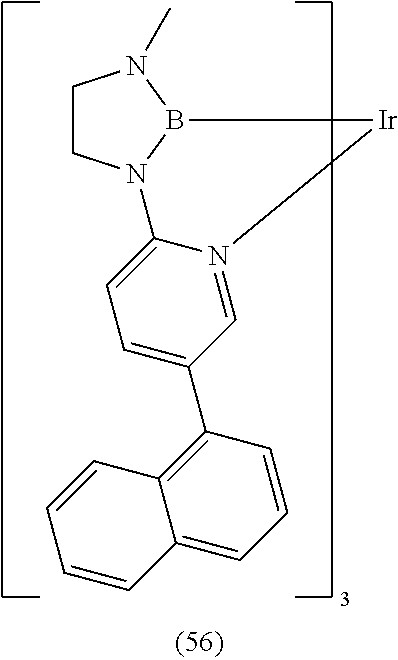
C1CN2B(N1C)[Ir]N1=CC(C3=C4C(=CC=C3)C=CC=C4)=CC=C21
